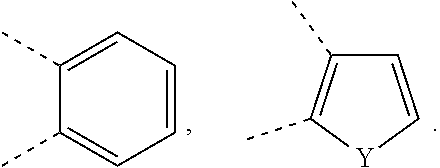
C1(C)=CC=CC=C1C.C1=C[Y]C(C)=C1C
